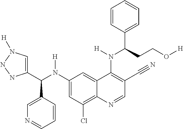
C1(N(C(C2=CN([H])NN2)C2=CN=CC=C2)[H])=CC(Cl)=C2C(=C1)C(N(C(C1=CC=CC=C1)CCO[H])[H])=C(C#N)C=N2
